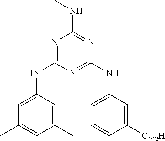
N1=C(NC2=CC(C)=CC(C)=C2)N=C(NC2=CC=CC([CO2H])=C2)N=C1NC
